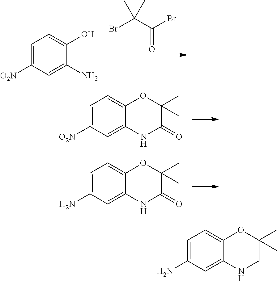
BrC(C(Br)=O)(C)C.C1=C([O2N])C=C(N)C(O)=C1.C1=C([O2N])C=C2C(=C1)OC(C)(C)C(=O)N2.C1=C(N)C=C2C(=C1)OC(C)(C)C(=O)N2.C1=C(N)C=C2C(=C1)OC(C)(C)CN2
